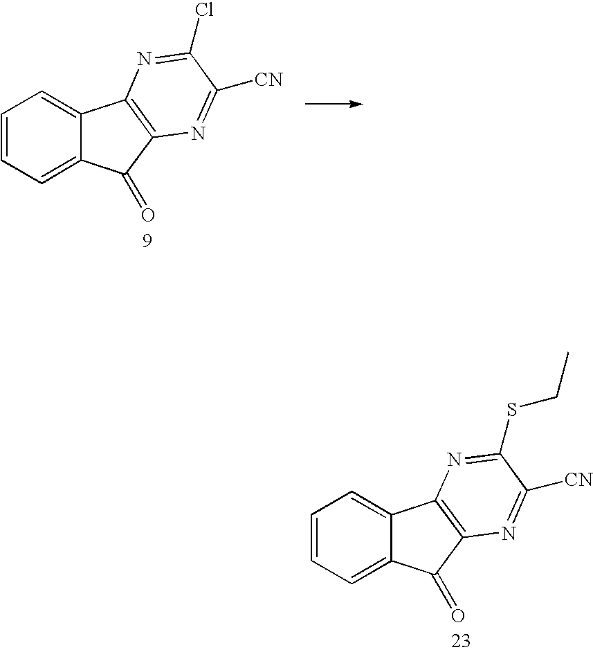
C1=CC=C2C(=C1)C1=C(C2=O)N=C([CN])C(Cl)=N1.C1=CC=C2C(=C1)C1=C(C2=O)N=C([CN])C(SCC)=N1
